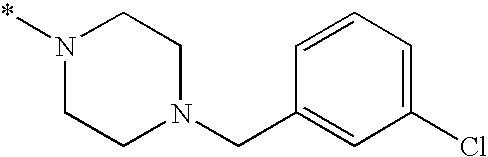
N1(*)CCN(CC2=CC(Cl)=CC=C2)CC1
